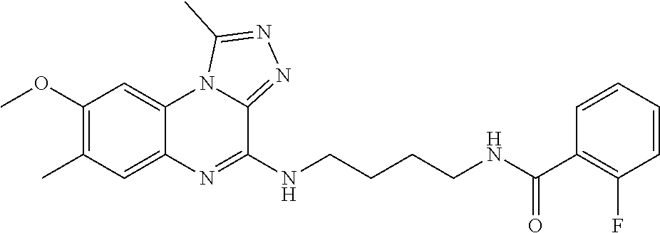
C1(OC)=C(C)C=C2C(=C1)N1C(=NN=C1C)C(NCCCCNC(C1=C(F)C=CC=C1)=O)=N2
